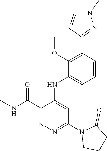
C1=CC(C2=NN(C)C=N2)=C(OC)C(NC2=CC(N3CCCC3=O)=NN=C2C(NC)=O)=C1
